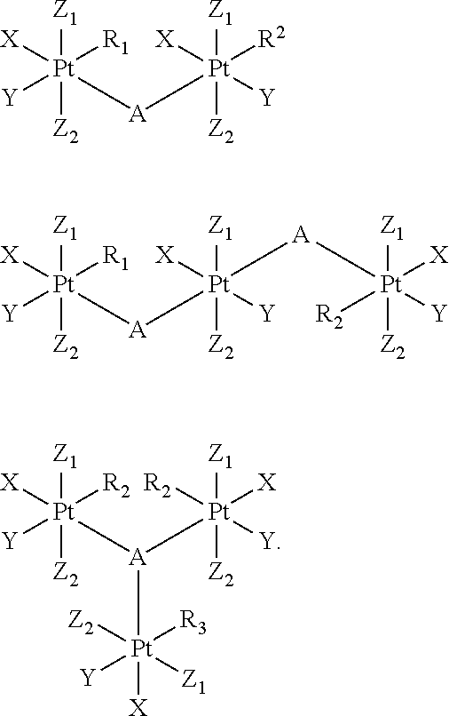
[Z1][Pt]([Z2])([R1])([X])([Y])[A][Pt]([Z1])([Z2])([R2])([X])[Y].[Z1][Pt]([Z2])([R1])([X])([Y])[A][Pt]([Z1])([Z2])([A][Pt]([Z1])([Z2])([R2])([X])[Y])([X])[Y].[Z1][Pt]([Z2])([R2])([X])([Y])[A]([Pt]([Z1])([Z2])([X])([R2])[Y])[Pt]([R3])([Z2])([X])([Z1])[Y]
